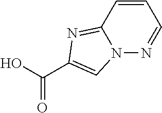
C(=O)(O)C1=CN2C(=N1)C=CC=N2
